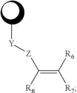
C[Y][Z]C(=C([R6])[R7])[R8]
